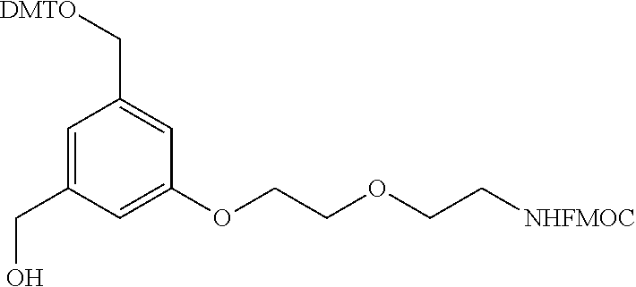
C1=C(CO)C=C(OCCOCC[NHFMOC])C=C1C[DMTO]
